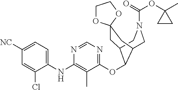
C1([NC])=CC=C(NC2=C(C)C(OC3C4CC5(CC3CN(C(=O)OC3(C)CC3)C4)OCCO5)=NC=N2)C(Cl)=C1
